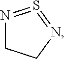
N1=S=NCC1
